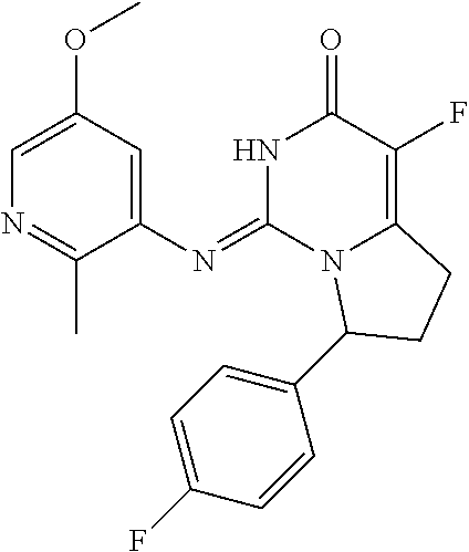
C1=C(OC)C=C(N=C2N3C(=C(F)C(=O)N2)CCC3C2=CC=C(F)C=C2)C(C)=N1
